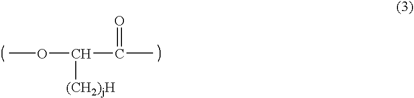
COC(C(C)=O)[(CH2)jH]
